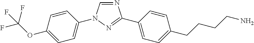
C1=CC(N2C=NC(C3=CC=C(CCCCN)C=C3)=N2)=CC=C1OC(F)(F)F
